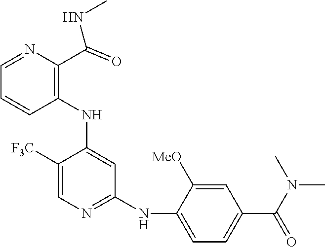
N1=CC=CC(NC2=CC(NC3=CC=C(C(N(C)C)=O)C=C3[MeO])=NC=C2[F3C])=C1C(NC)=O
